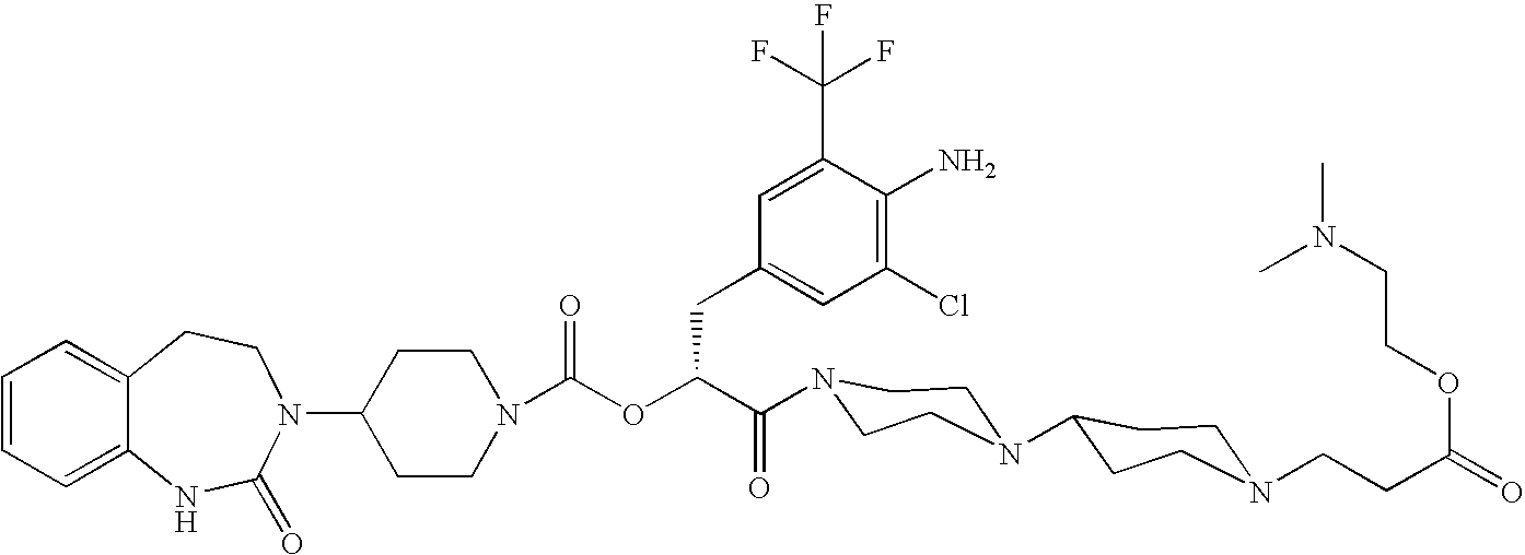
C12=CC=CC=C1NC(=O)N(C1CCN(C(OC(C(=O)N3CCN(C4CCN(CCC(OCCN(C)C)=O)CC4)CC3)CC3=CC(Cl)=C(N)C(C(F)(F)F)=C3)=O)CC1)CC2
